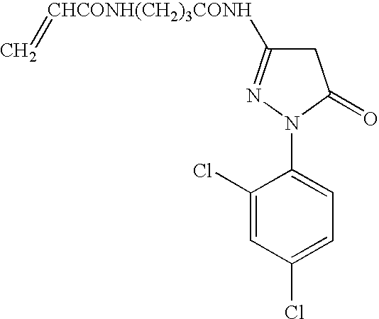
C1C([CHCONH(CH2)3CONH]=C)=NN(C2=CC=C(Cl)C=C2Cl)C1=O
